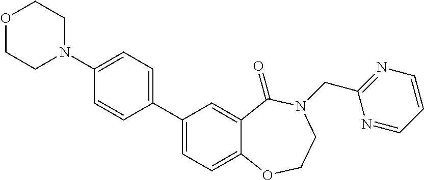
C1(N2CCOCC2)=CC=C(C2=CC=C3C(=C2)C(=O)N(CC2=NC=CC=N2)CCO3)C=C1
